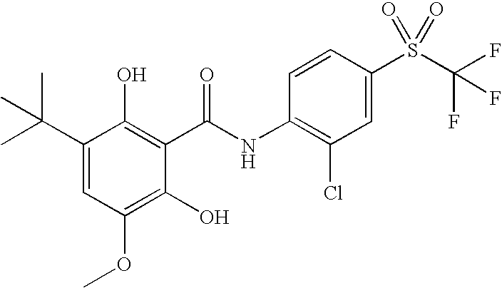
C1(C(C)(C)C)=CC(OC)=C(O)C(C(=O)NC2=C(Cl)C=C(S(C(F)(F)F)(=O)=O)C=C2)=C1O
